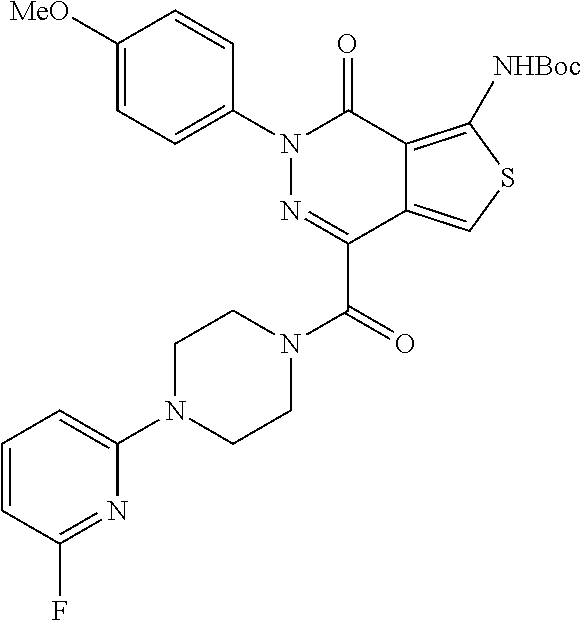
C1([MeO])=CC=C(N2N=C(C(=O)N3CCN(C4=CC=CC(F)=N4)CC3)C3=CSC([NHBoc])=C3C2=O)C=C1
